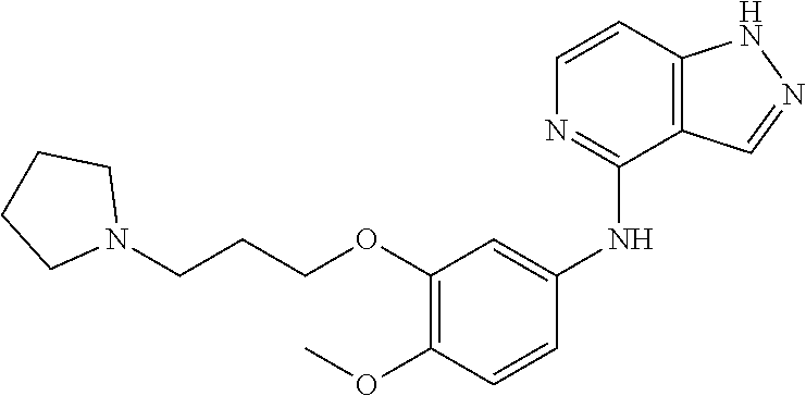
N(C1=CC(OCCCN2CCCC2)=C(OC)C=C1)C1=NC=CC2=C1C=NN2
